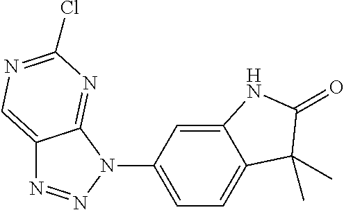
C12=CN=C(Cl)N=C1N(C1=CC=C3C(=C1)NC(=O)C3(C)C)N=N2
